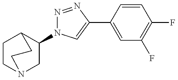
C1(N2N=NC(C3=CC(F)=C(F)C=C3)=C2)CN2CCC1CC2
